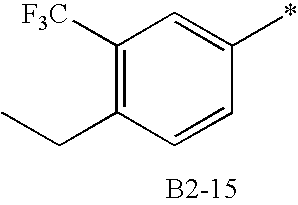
C1([F3C])=C(CC)C=CC(*)=C1
